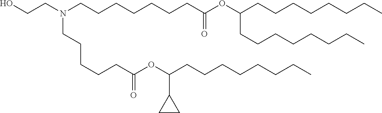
C(C(=O)OC(C1CC1)CCCCCCCC)CCCCN(CCCCCCCC(=O)OC(CCCCCCCC)CCCCCCCC)CCO
